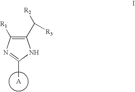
C1(C([R2])[R3])=C([R1])N=C(C)N1.[A]
